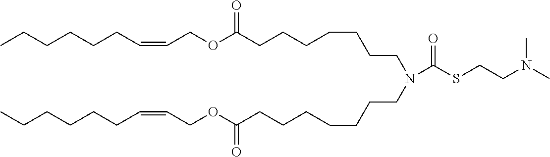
CCCCCCC=CCOC(CCCCCCCN(CCCCCCCC(OCC=CCCCCCC)=O)C(SCCN(C)C)=O)=O
